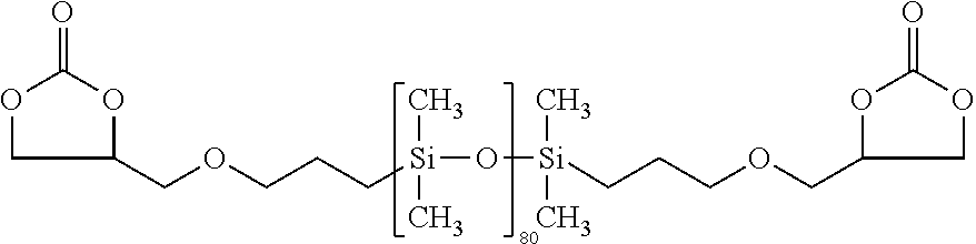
C1(COCCC[Si](C)(C)O[Si](C)(C)CCCOCC2COC(=O)O2)OC(=O)OC1
